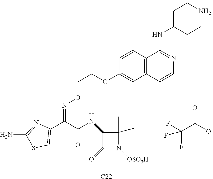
C12=C(C=CC(OCCON=C(C3=CSC(N)=N3)C(=O)NC3C(=O)N([OSO3H])C3(C)C)=C1)C(NC1CCNCC1)=NC=C2.C(C([O-])=O)(F)(F)F.[C22]
